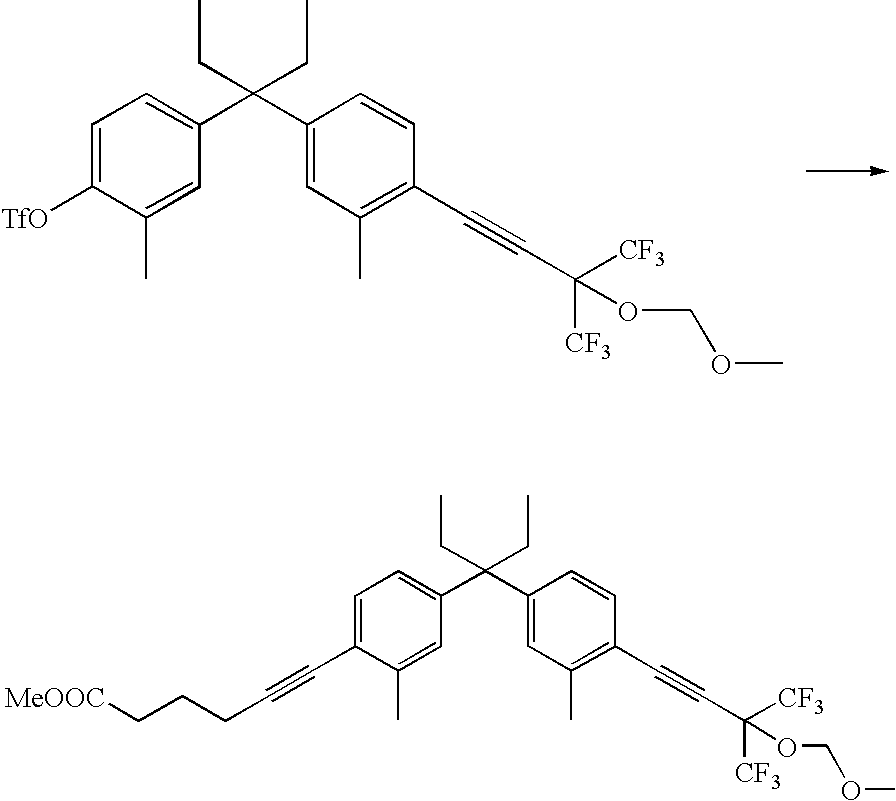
C1=C([TfO])C(C)=CC(C(C2=CC(C)=C(C#CC([CF3])([CF3])OCOC)C=C2)(CC)CC)=C1.C1=C(C#CCCC[MeOOC])C(C)=CC(C(C2=CC(C)=C(C#CC([CF3])([CF3])OCOC)C=C2)(CC)CC)=C1
